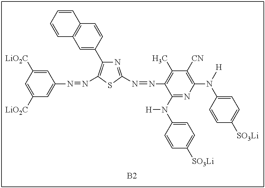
C1(N=NC2=C(C3=CC4=C(C=C3)C=CC=C4)N=C(N=NC3=C(C)C([CN])=C(N(C4=CC=C([SO3Li])C=C4)[H])N=C3N(C3=CC=C([SO3Li])C=C3)[H])S2)=CC([LiO2C])=CC([LiO2C])=C1.[B2]
